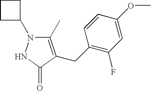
C1(C)=C(CC2=C(F)C=C(OC)C=C2)C(=O)NN1C1CCC1
